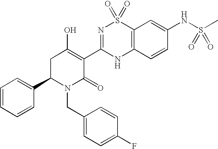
C12=C(C=CC(NS(C)(=O)=O)=C1)NC(C1=C(O)CC(C3=CC=CC=C3)N(CC3=CC=C(F)C=C3)C1=O)=NS2(=O)=O
